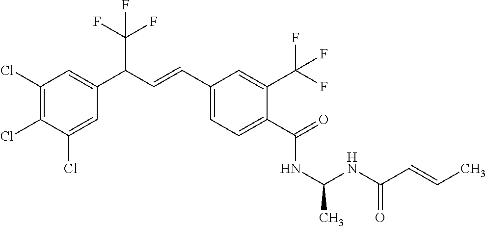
C1(Cl)=C(Cl)C(Cl)=CC(C(C=CC2=CC=C(C(=O)NC(NC(C=CC)=O)C)C(C(F)(F)F)=C2)C(F)(F)F)=C1
